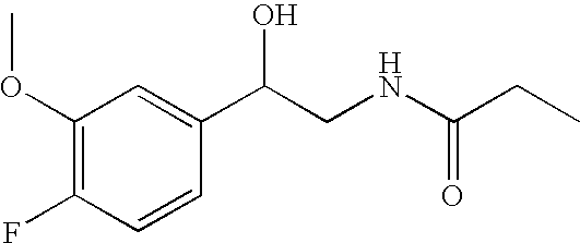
C1(OC)=C(F)C=CC(C(CNC(CC)=O)O)=C1
